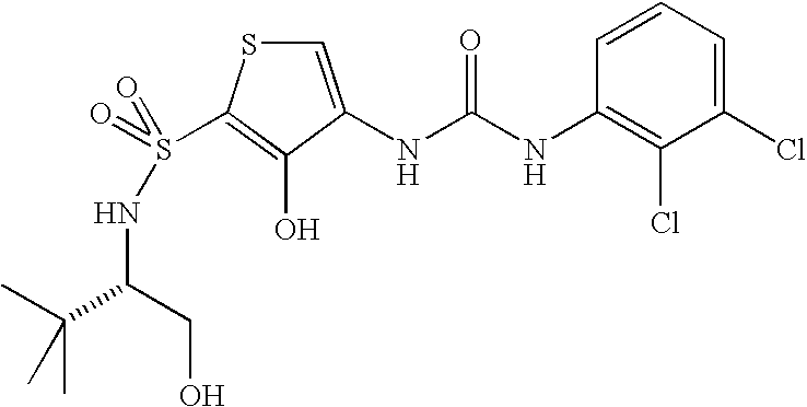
C1=C(NC(=O)NC2=C(Cl)C(Cl)=CC=C2)C(O)=C(S(=O)(=O)NC(C(C)(C)C)CO)S1
